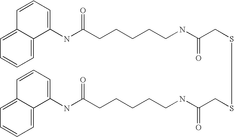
C1=C2C(=CC=C1)C(NC(CCCCCNC(CSSCC(NCCCCCC(NC1=CC=CC3=CC=CC=C13)=O)=O)=O)=O)=CC=C2
